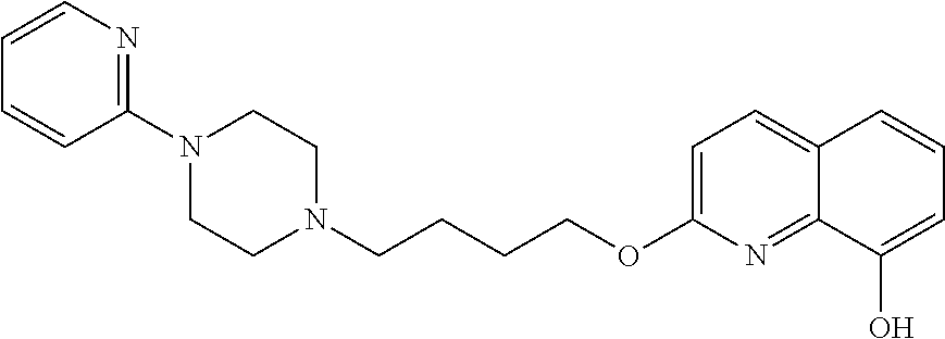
C1N(C2=NC=CC=C2)CCN(CCCCOC2=CC=C3C(=N2)C(O)=CC=C3)C1
